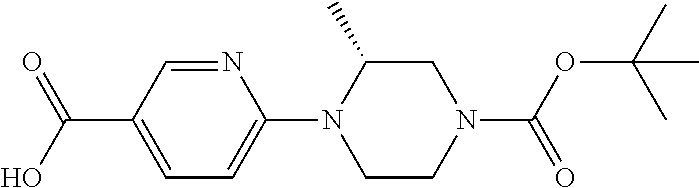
OC(C1=CC=C(N2CCN(C(=O)OC(C)(C)C)CC2C)N=C1)=O
